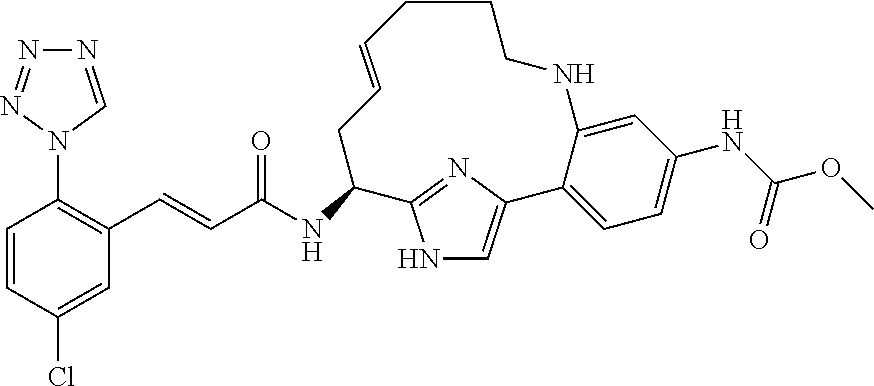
C1=CC(Cl)=CC(C=CC(NC2C3=NC(=CN3)C3=CC=C(NC(OC)=O)C=C3NCCCC=CC2)=O)=C1N1C=NN=N1
